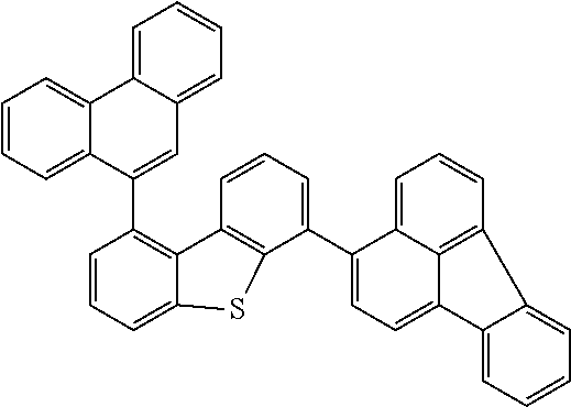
C1=CC=C2C(=C1C1=CC3=CC=CC=C3C3=CC=CC=C13)C1=C(C(C3=CC=C4C5=C(C=CC=C35)C3=CC=CC=C43)=CC=C1)S2
